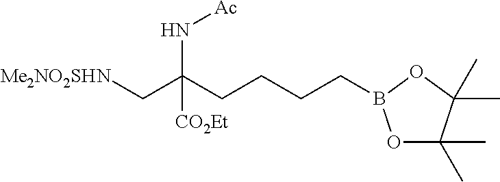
O1C(C)(C)C(C)(C)OB1CCCCC(C[Me2NO2SHN])(N[Ac])[CO2Et]
